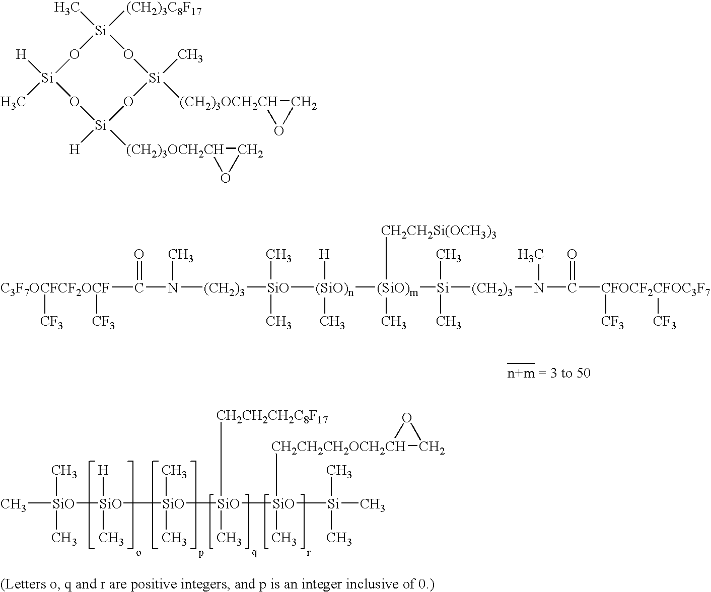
C[SiO]([SiO]([SiO]([SiO]([SiO]([Si](C)(C)C)([CH2CH2CH2OCH2CH]1CO1)C)(C)[CH2CH2CH2C8F17])(C)C)([H])C)(C)C.C([C3F7OCFCF2OCF]([CF3])[CF3])(N([(CH2)3][SiO]([(SiO)n]([(SiO)m]([Si]([(CH2)3]N(C([CFOCF2CFOC3F7]([CF3])[CF3])=O)C)(C)C)([CH2CH2Si(OCH3)3])C)([H])C)(C)C)C)=O.[H][Si]1(C)O[Si](C)([(CH2)3C8F17])O[Si](C)([(CH2)3OCH2CH]2CO2)O[Si]([H])([(CH2)3OCH2CH]2CO2)O1
